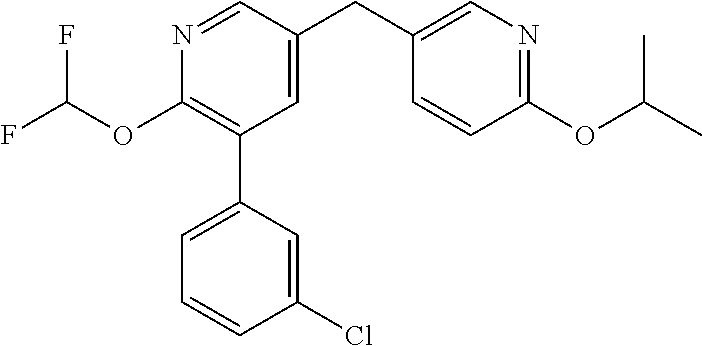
C1(OC(F)F)=C(C2=CC=CC(Cl)=C2)C=C(CC2=CN=C(OC(C)C)C=C2)C=N1
